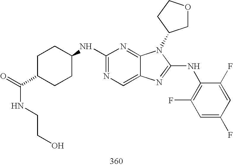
C1(NC2CCC(C(NCCO)=O)CC2)=NC=C2C(=N1)N(C1COCC1)C(NC1=C(F)C=C(F)C=C1F)=N2
